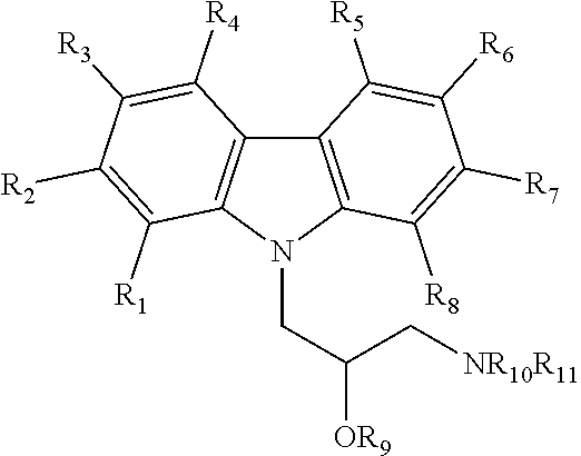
C(N1C2=C(C3=C1C([R1])=C([R2])C([R3])=C3[R4])C([R5])=C([R6])C([R7])=C2[R8])C([OR9])C[NR10R11]
